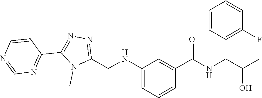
N(C1=CC=CC(C(=O)NC(C(C)O)C2=C(F)C=CC=C2)=C1)CC1=NN=C(C2=NC=NC=C2)N1C
